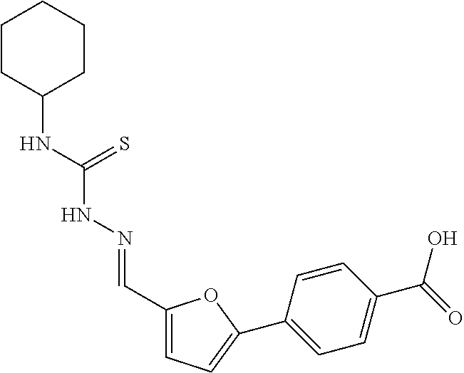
C1(C=NNC(NC2CCCCC2)=S)=CC=C(C2=CC=C(C(=O)O)C=C2)O1
